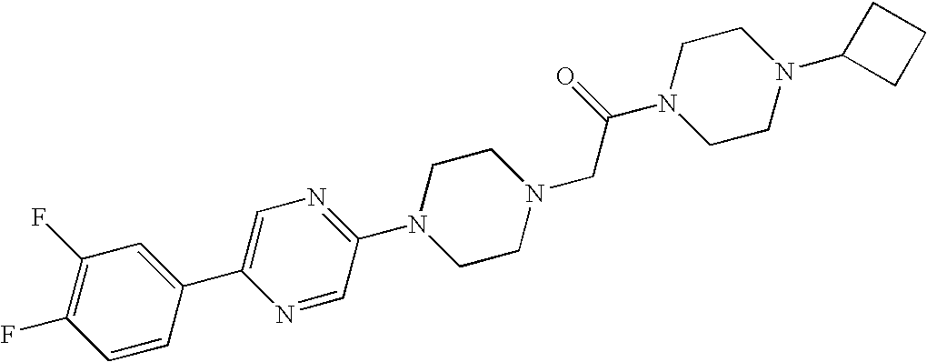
C1(F)=C(F)C=C(C2=CN=C(N3CCN(CC(N4CCN(C5CCC5)CC4)=O)CC3)C=N2)C=C1
